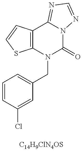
C12=C(C=CS1)C1=NC=NN1C(=O)N2CC1=CC=CC(Cl)=C1.[C14H9ClN4OS]
